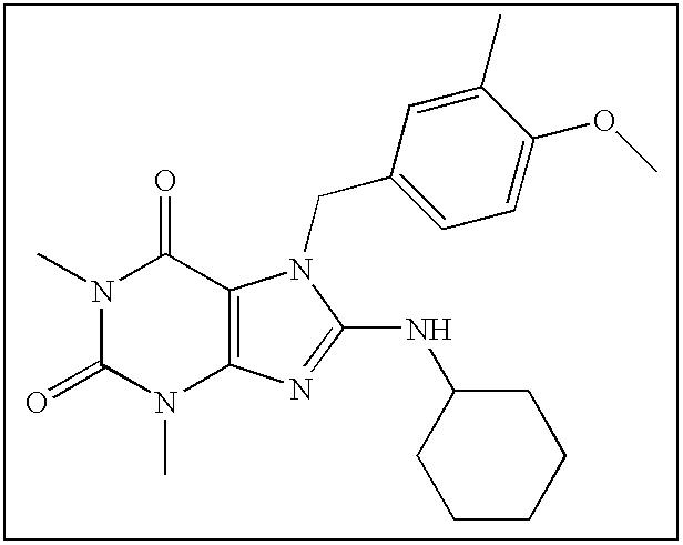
N1(C)C(=O)N(C)C2=C(C1=O)N(CC1=CC=C(OC)C(C)=C1)C(NC1CCCCC1)=N2
